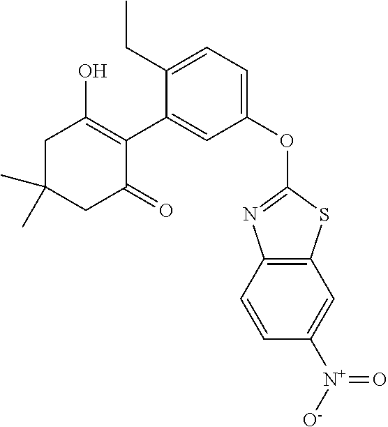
C1C(C)(C)CC(=O)C(C2=CC(OC3=NC4=C(S3)C=C([N+]([O-])=O)C=C4)=CC=C2CC)=C1O
